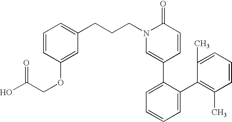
C1=CC(OCC(O)=O)=CC(CCCN2C=C(C3=CC=CC=C3C3=C(C)C=CC=C3C)C=CC2=O)=C1
